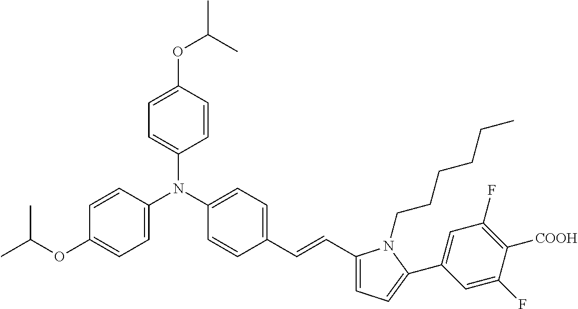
C1=CC(OC(C)C)=CC=C1N(C1=CC=C(OC(C)C)C=C1)C1=CC=C(C=CC2=CC=C(C3=CC(F)=C([COOH])C(F)=C3)N2CCCCCC)C=C1
